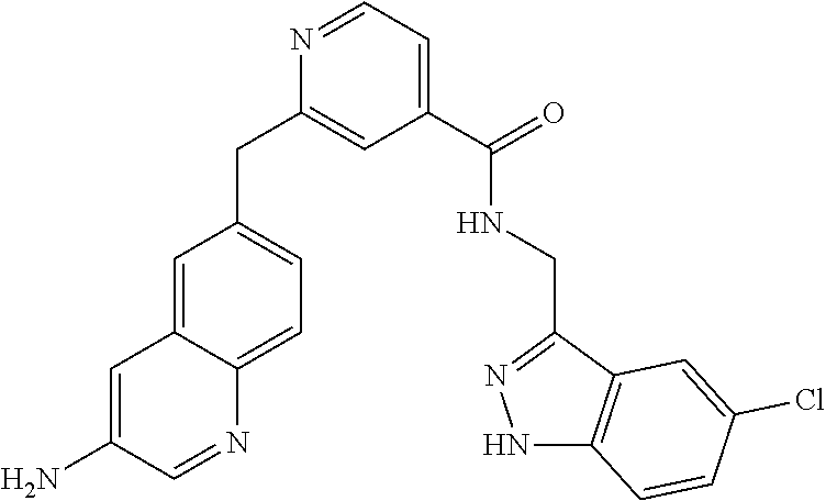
C1(C(=O)NCC2=NNC3=C2C=C(Cl)C=C3)=CC=NC(CC2=CC=C3C(=C2)C=C(N)C=N3)=C1
